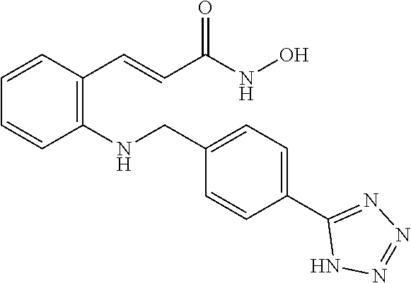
C(C(=O)NO)=CC1=C(NCC2=CC=C(C3=NN=NN3)C=C2)C=CC=C1
